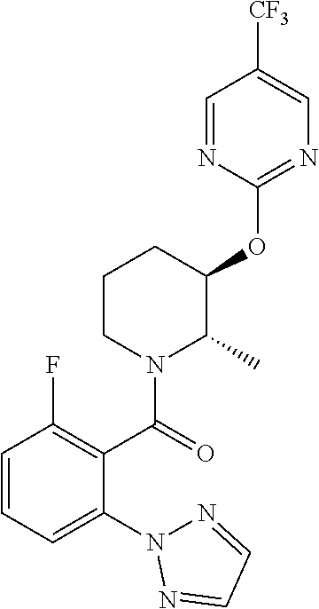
C1(OC2CCCN(C(=O)C3=C(F)C=CC=C3N3N=CC=N3)C2C)=NC=C([CF3])C=N1
